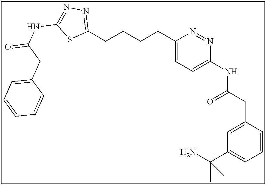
C1(CCCCC2=NN=C(NC(=O)CC3=CC=CC=C3)S2)=CC=C(NC(CC2=CC(C(N)(C)C)=CC=C2)=O)N=N1
